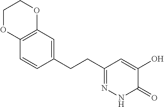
C12=C(C=C(CCC3=NNC(=O)C(O)=C3)C=C1)OCCO2
